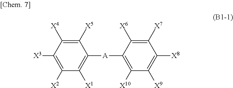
C1([X5])=C([X4])C([X3])=C([X2])C([X1])=C1[A]C1=C([X10])C([X9])=C([X8])C([X7])=C1[X6]
